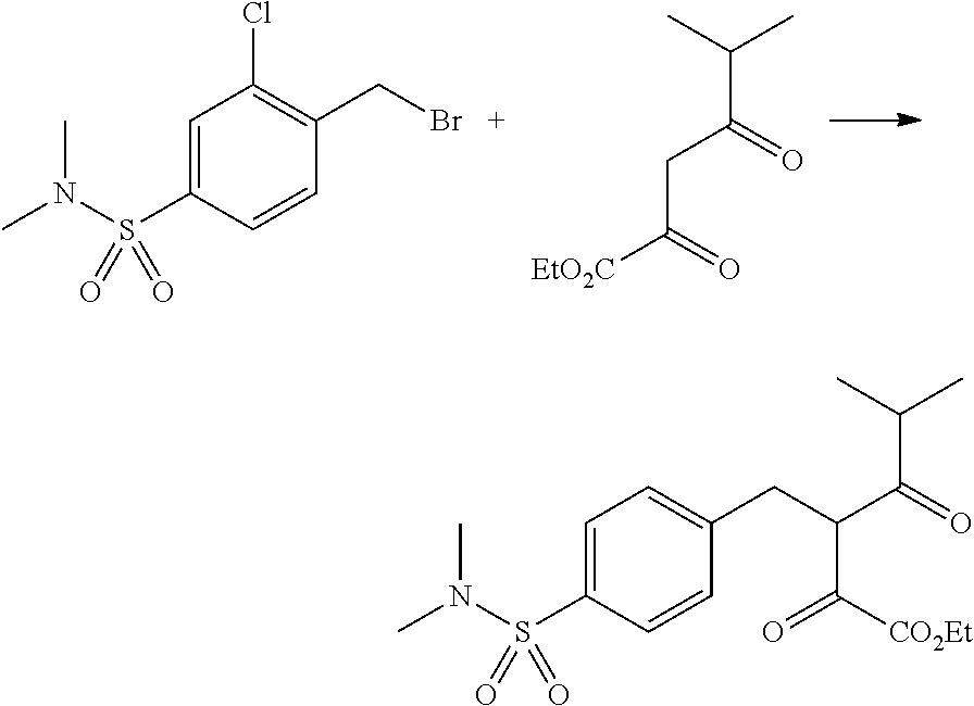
C1=C(S(N(C)C)(=O)=O)C=CC(CBr)=C1Cl.[EtO2C]C(=O)CC(=O)C(C)C.C1=C(S(N(C)C)(=O)=O)C=CC(CC(C(=O)C(C)C)C(=O)[CO2Et])=C1
